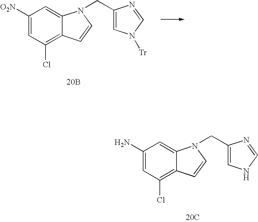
[20C].C1(N)=CC(Cl)=C2C(=C1)N(CC1=CNC=N1)C=C2.[20B].C1([O2N])=CC(Cl)=C2C(=C1)N(CC1=CN([Tr])C=N1)C=C2
